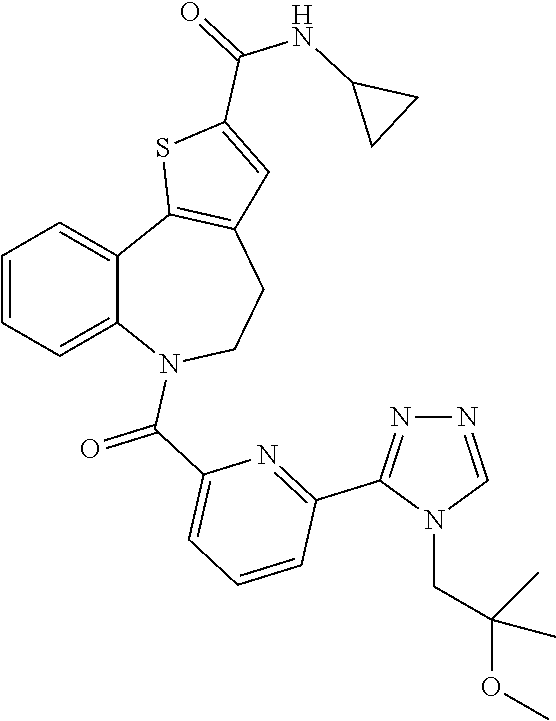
C1=CC=C2C(=C1)C1=C(CCN2C(C2=CC=CC(C3=NN=CN3CC(C)(OC)C)=N2)=O)C=C(C(=O)NC2CC2)S1
